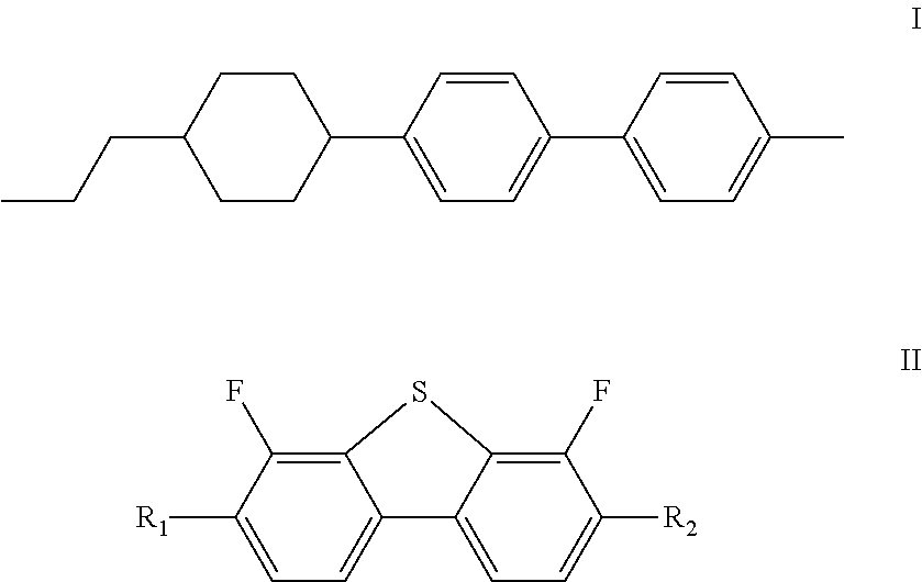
C1=C(C2CCC(CCC)CC2)C=CC(C2=CC=C(C)C=C2)=C1.C1=C([R1])C(F)=C2C(=C1)C1=CC=C([R2])C(F)=C1S2
